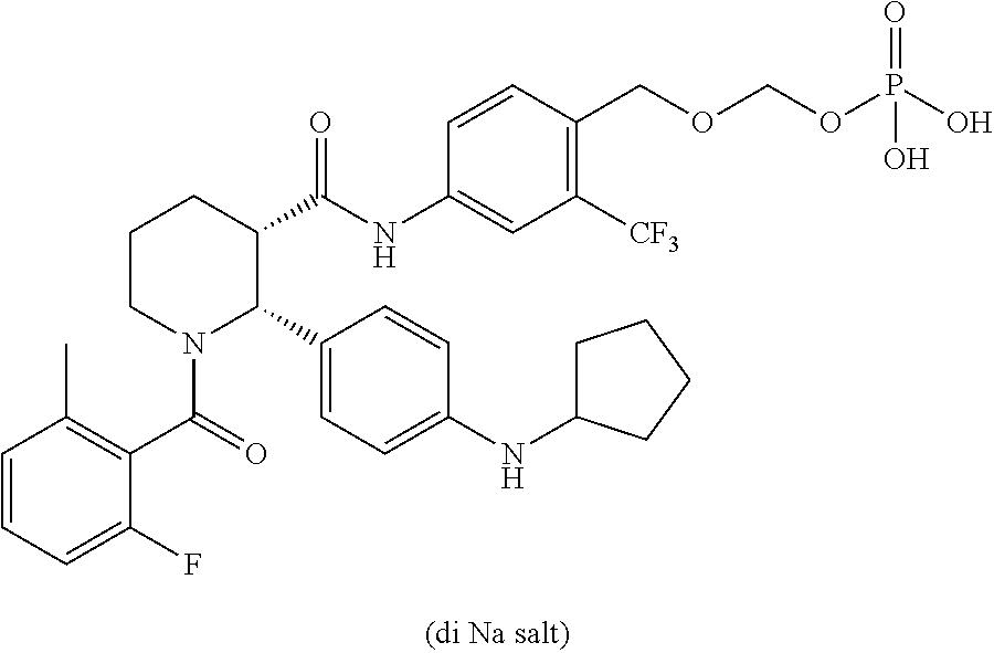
C1=CC=C(F)C(C(=O)N2C(C3=CC=C(NC4CCCC4)C=C3)C(C(NC3=CC([CF3])=C(COCOP(O)(=O)O)C=C3)=O)CCC2)=C1C
